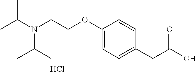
C1(OCCN(C(C)C)C(C)C)=CC=C(CC(=O)O)C=C1.Cl
